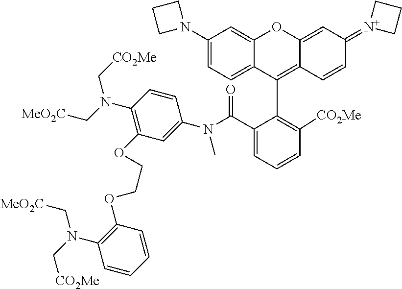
C1(N2CCC2)=CC=C2C(=C1)OC1=CC(=[N+]3CCC3)C=CC1=C2C1=C([CO2Me])C=CC=C1C(=O)N(C1=CC(OCCOC2=C(N(C[MeO2C])C[CO2Me])C=CC=C2)=C(N(C[MeO2C])C[CO2Me])C=C1)C
